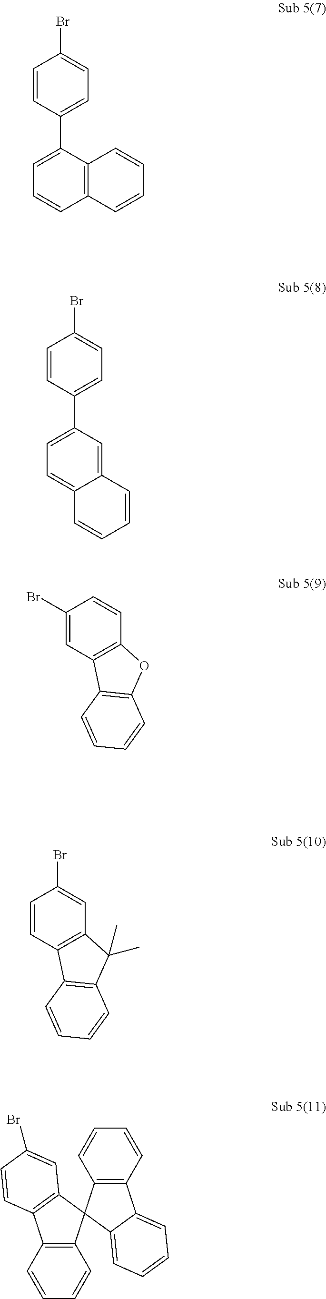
C1=CC(C2=CC=CC3=C2C=CC=C3)=CC=C1Br.C1=CC2=C(C=C1Br)C(C)(C)C1=C2C=CC=C1.C1=CC(C2=CC=C3C(=C2)C=CC=C3)=CC=C1Br.C1(Br)=CC2=C(C=C1)OC1=C2C=CC=C1.C12=C(C=CC=C1)C1=C(C=C(Br)C=C1)C21C2=C(C=CC=C2)C2=CC=CC=C12
